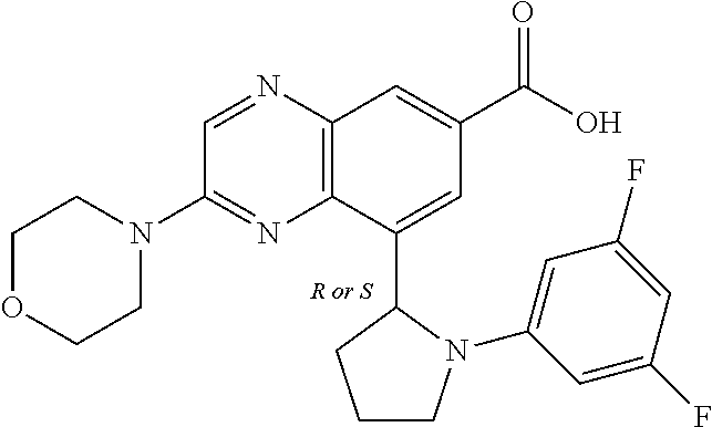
C12=C(N=CC(N3CCOCC3)=N1)C=C(C(O)=O)C=C2C1CCCN1C1=CC(F)=CC(F)=C1
